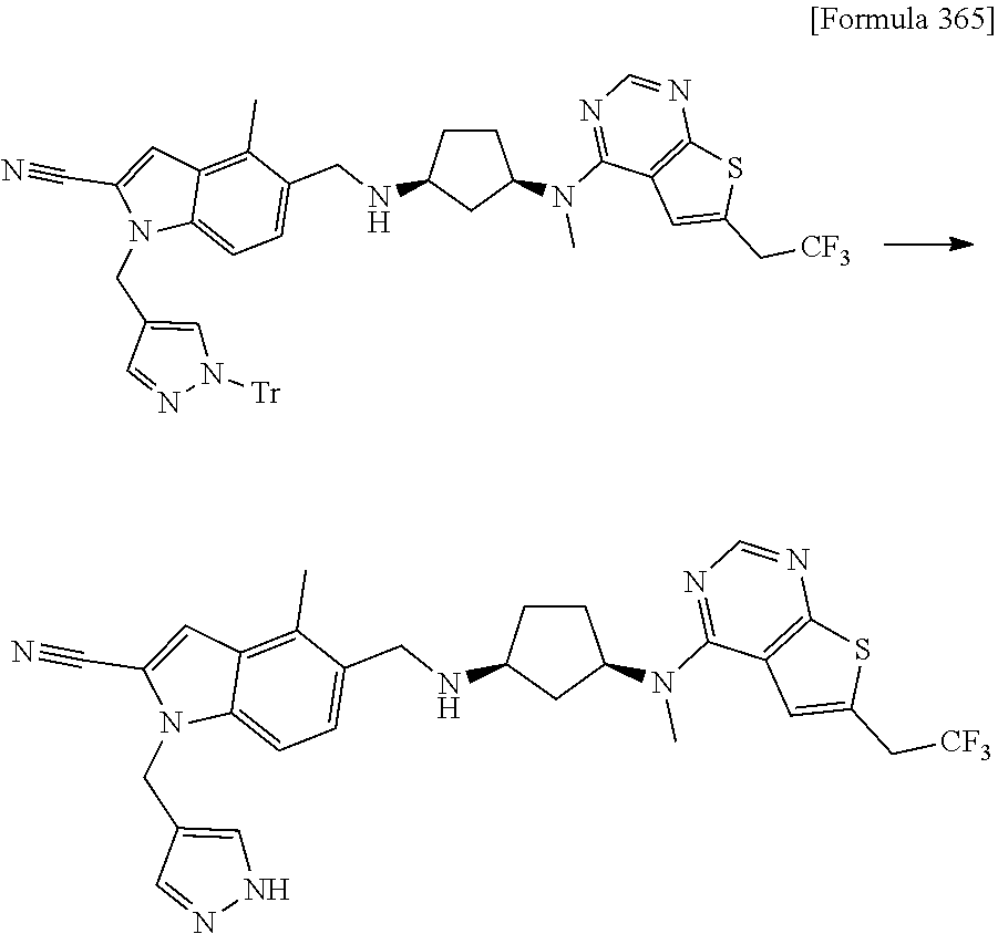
C12=C(C)C(CNC3CC(N(C4=NC=NC5=C4C=C(C[CF3])S5)C)CC3)=CC=C1N(CC1=CN([Tr])N=C1)C(C#N)=C2.C12=C(C)C(CNC3CC(N(C4=NC=NC5=C4C=C(C[CF3])S5)C)CC3)=CC=C1N(CC1=CNN=C1)C(C#N)=C2
